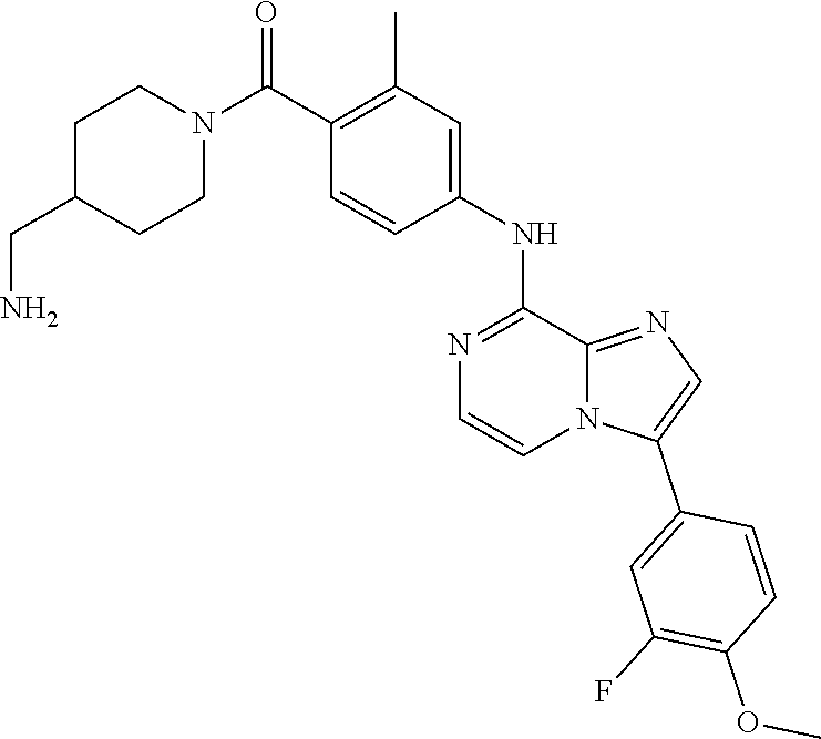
C1=CC(NC2=NC=CN3C2=NC=C3C2=CC(F)=C(OC)C=C2)=CC(C)=C1C(N1CCC(CN)CC1)=O
